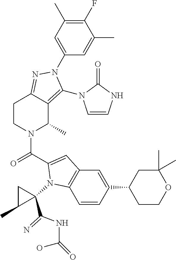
C1(F)=C(C)C=C(N2C(N3C=CNC3=O)=C3C(C)N(C(=O)C4=CC5=C(C=CC(C6CCOC(C)(C)C6)=C5)N4C4(C(NC(=O)O)=N)CC4C)CCC3=N2)C=C1C
